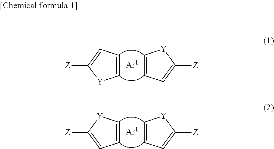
C1=CC=C([Z])[Y]1.C1=CC=C([Z])[Y]1.C1=C[Y]C([Z])=C1.C1=CC=C([Z])[Y]1
